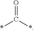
O=C(*)*
